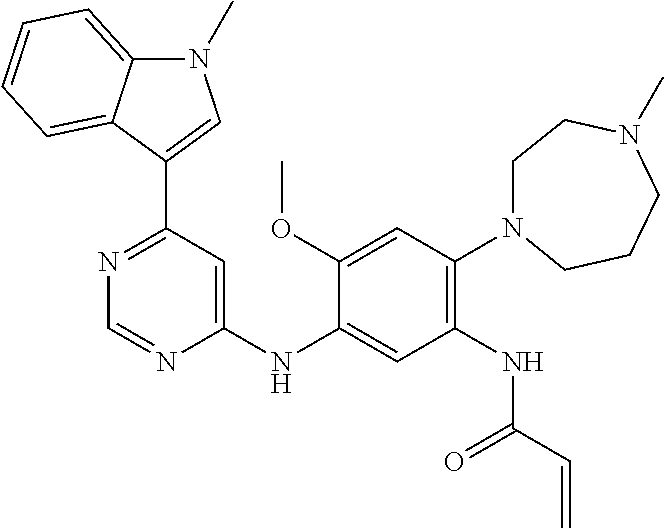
C1=NC(NC2=CC(NC(C=C)=O)=C(N3CCN(C)CCC3)C=C2OC)=CC(C2=CN(C)C3=CC=CC=C23)=N1
